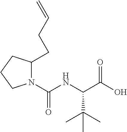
N1(C(NC(C(O)=O)C(C)(C)C)=O)C(CCC=C)CCC1
